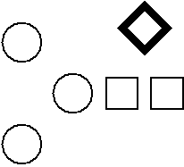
C1CCC1.c1cCC1.C1CCC1
